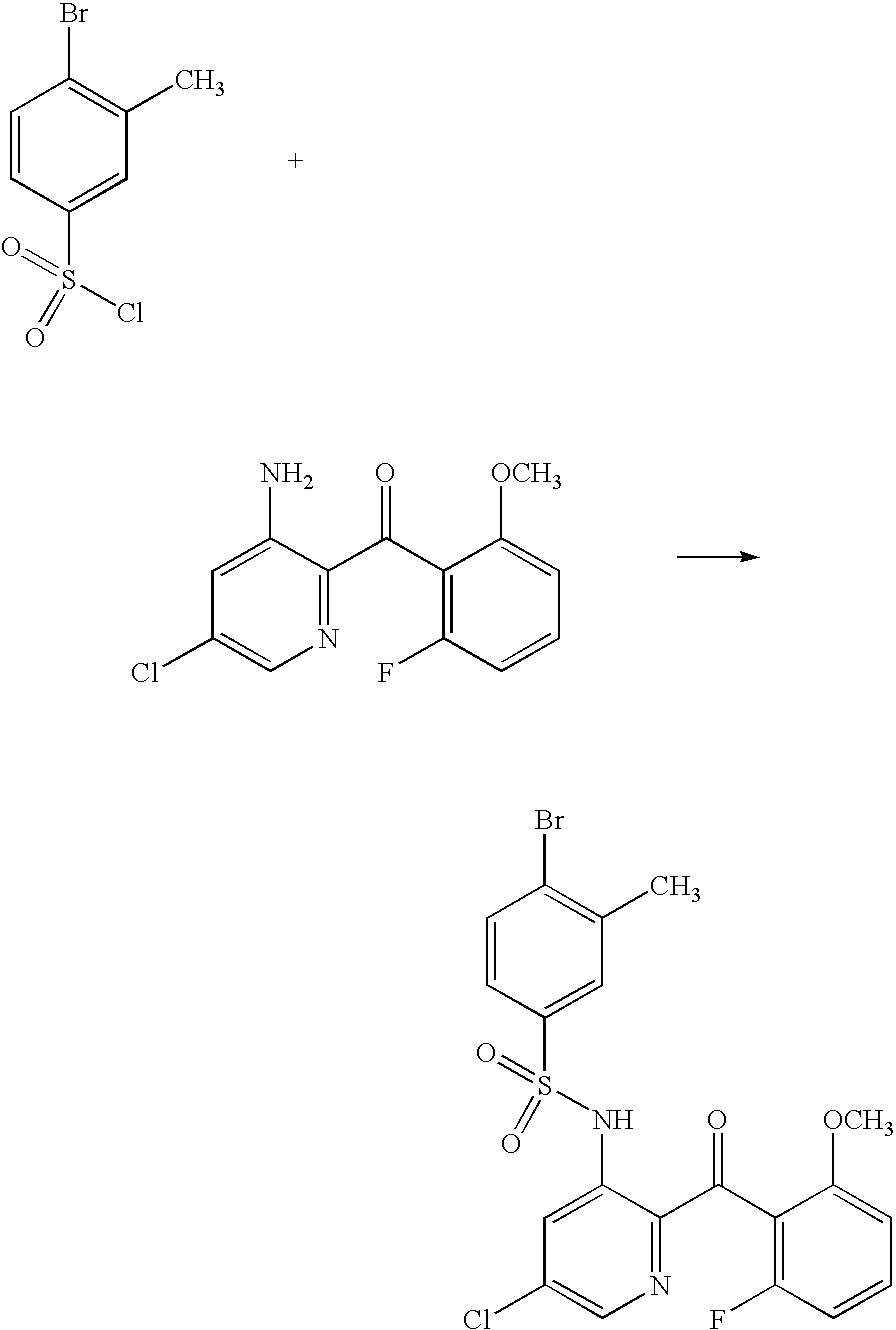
C1=CC(S(=O)(=O)Cl)=CC(C)=C1Br.C1=C(N)C(C(C2=C(F)C=CC=C2[OCH3])=O)=NC=C1Cl.C1=CC(S(=O)(=O)NC2=CC(Cl)=CN=C2C(C2=C(F)C=CC=C2[OCH3])=O)=CC(C)=C1Br
